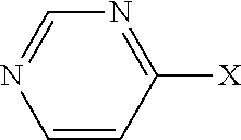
C1=CC([X])=NC=N1
